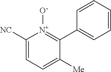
C1([NC])=CC=C([Me])C(C2=CC=CC=C2)=[N+]1[O-]
